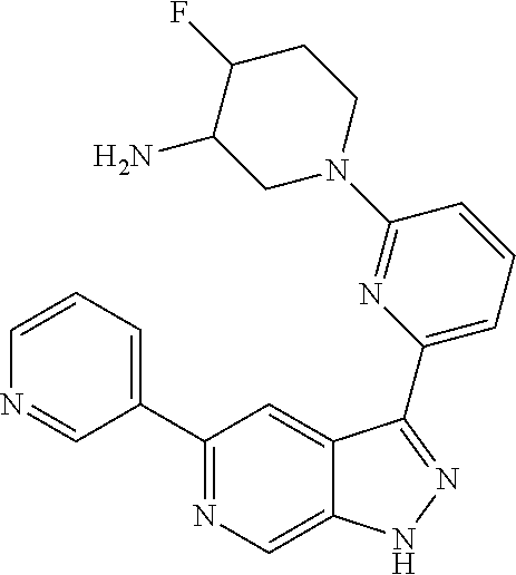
C1(C2=CC=CN=C2)=NC=C2C(=C1)C(C1=CC=CC(N3CCC(F)C(N)C3)=N1)=NN2
